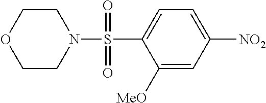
C1([MeO])=CC([NO2])=CC=C1S(=O)(=O)N1CCOCC1
